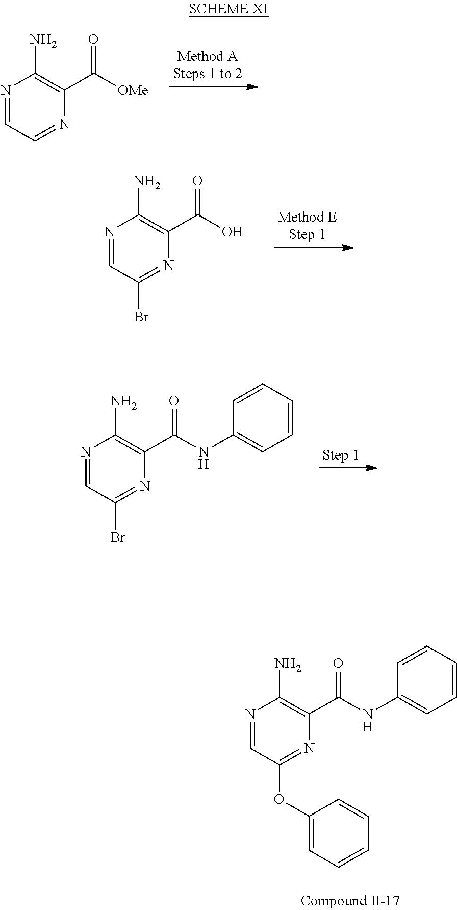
N1=CC=NC(C([OMe])=O)=C1N.N1=CC(Br)=NC(C(O)=O)=C1N.N1=CC(Br)=NC(C(NC2=CC=CC=C2)=O)=C1N.N1=CC(OC2=CC=CC=C2)=NC(C(NC2=CC=CC=C2)=O)=C1N
